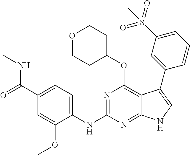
C1(C(=O)NC)=CC=C(NC2=NC(OC3CCOCC3)=C3C(=N2)NC=C3C2=CC(S(=O)(=O)C)=CC=C2)C(OC)=C1
